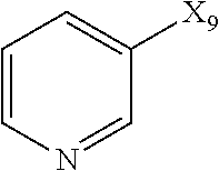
C1=CN=CC([X9])=C1
